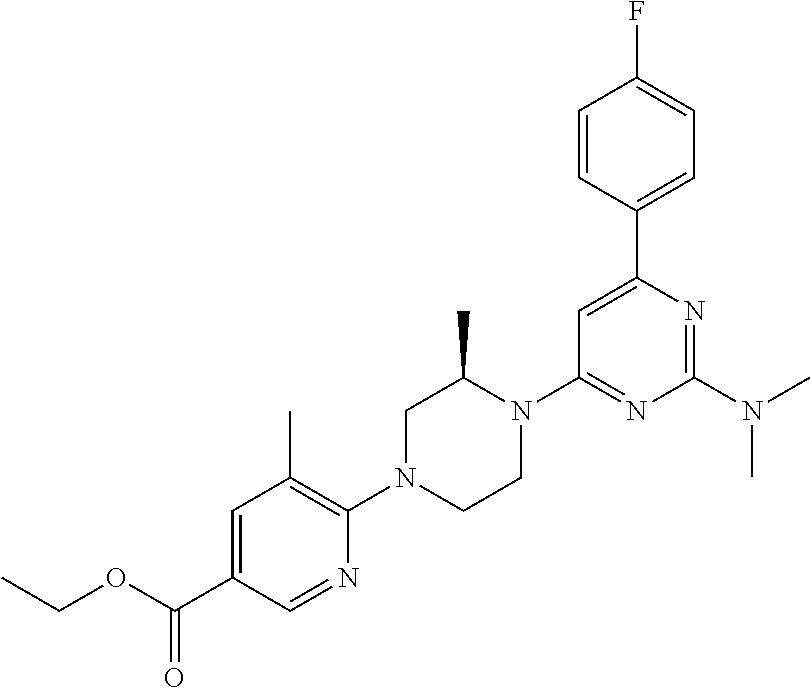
O(C(C1=CC(C)=C(N2CCN(C3=NC(N(C)C)=NC(C4=CC=C(F)C=C4)=C3)C(C)C2)N=C1)=O)CC
